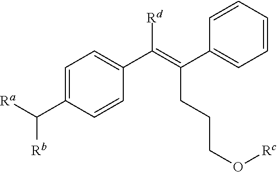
C1=C(C([Ra])[Rb])C=CC(C(=C(C2=CC=CC=C2)CCCO[Rc])[Rd])=C1
